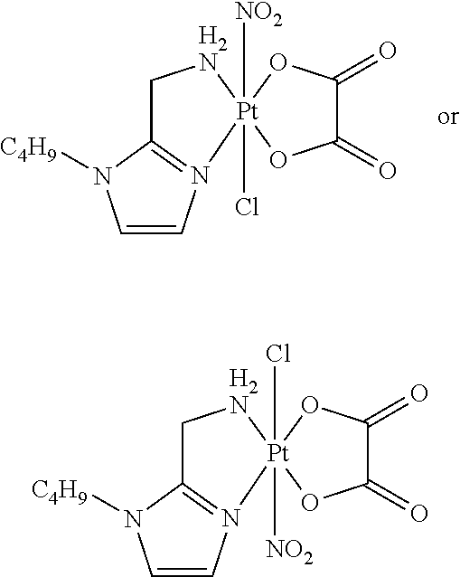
C1[H2N][Pt]2([NO2])(Cl)(OC(=O)C(=O)O2)N2=C1N([C4H9])C=C2.C1[H2N][Pt]2(Cl)([NO2])(OC(=O)C(=O)O2)N2=C1N([C4H9])C=C2
